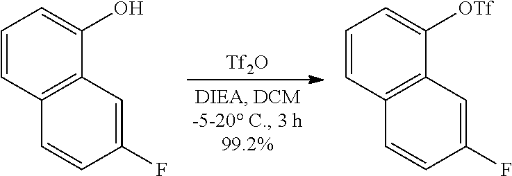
[Tf2O].C1=CC2=C(C(O)=C1)C=C(F)C=C2.C1=CC2=C(C([OTf])=C1)C=C(F)C=C2
